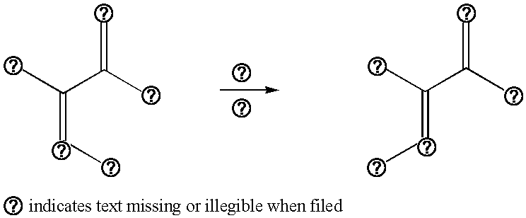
C(C(C)=C)(C)=CC.C(C)(C(C)=C)=CC
